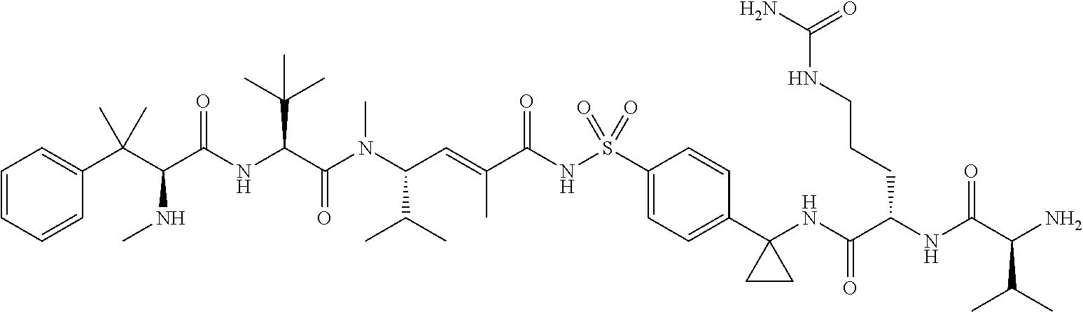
C1=CC=CC(C(C(C(NC(C(N(C(C=C(C(NS(C2=CC=C(C3(NC(C(NC(C(N)C(C)C)=O)CCCNC(N)=O)=O)CC3)C=C2)(=O)=O)=O)C)C(C)C)C)=O)C(C)(C)C)=O)NC)(C)C)=C1
